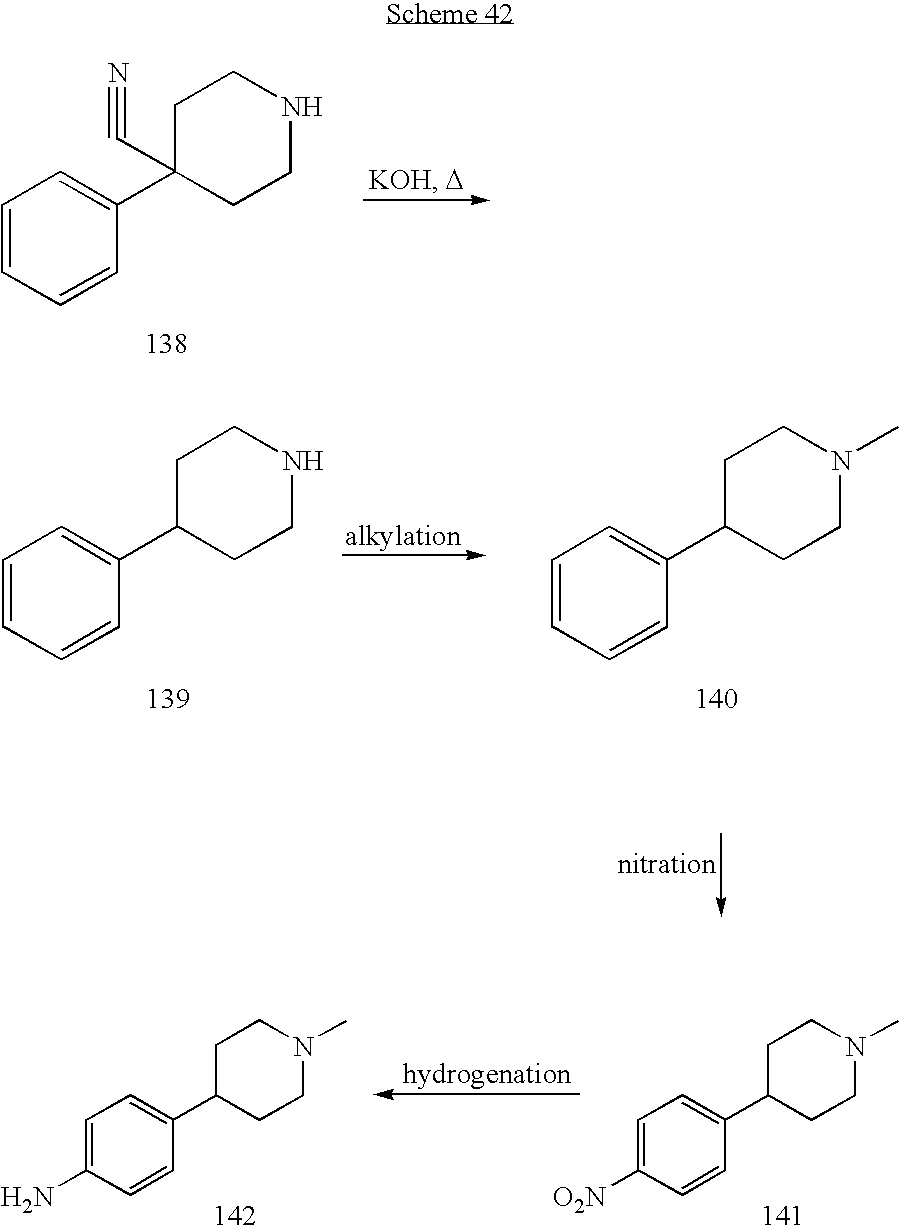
C1=CC=CC(C2(C#N)CCNCC2)=C1.C1=CC=CC(C2CCNCC2)=C1.C1=CC=CC(C2CCN(C)CC2)=C1.C1=C(N)C=CC(C2CCN(C)CC2)=C1.C1=C([O2N])C=CC(C2CCN(C)CC2)=C1
